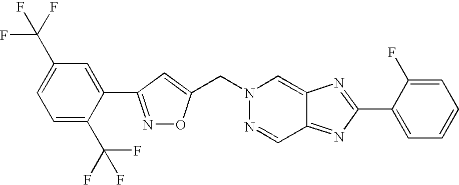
N1=C(C2=CC(C(F)(F)F)=CC=C2C(F)(F)F)C=C(CN2N=CC3=NC(C4=CC=CC=C4F)=NC3=C2)O1
